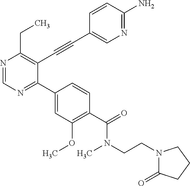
N1=CN=C(C2=CC(OC)=C(C(=O)N(CCN3C(=O)CCC3)C)C=C2)C(C#CC2=CN=C(N)C=C2)=C1CC
